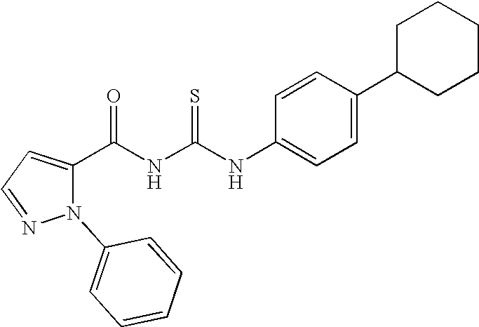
C(NC(NC1=CC=C(C2CCCCC2)C=C1)=S)(=O)C1=CC=NN1C1=CC=CC=C1
